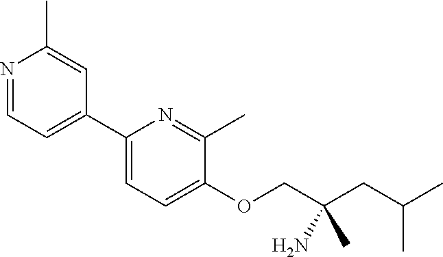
C1(C2=CC=C(OCC(CC(C)C)(N)C)C(C)=N2)=CC=NC(C)=C1
